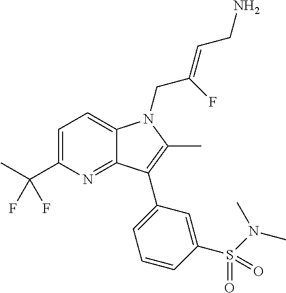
C1=C(C(C)(F)F)N=C2C(=C1)N(CC(=CCN)F)C(C)=C2C1=CC=CC(S(=O)(=O)N(C)C)=C1
